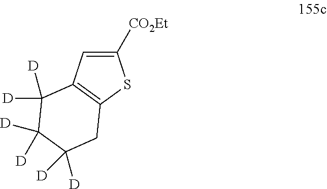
C1([CO2Et])=CC2=C(S1)CC([D])([D])C([D])([D])C2([D])[D]
